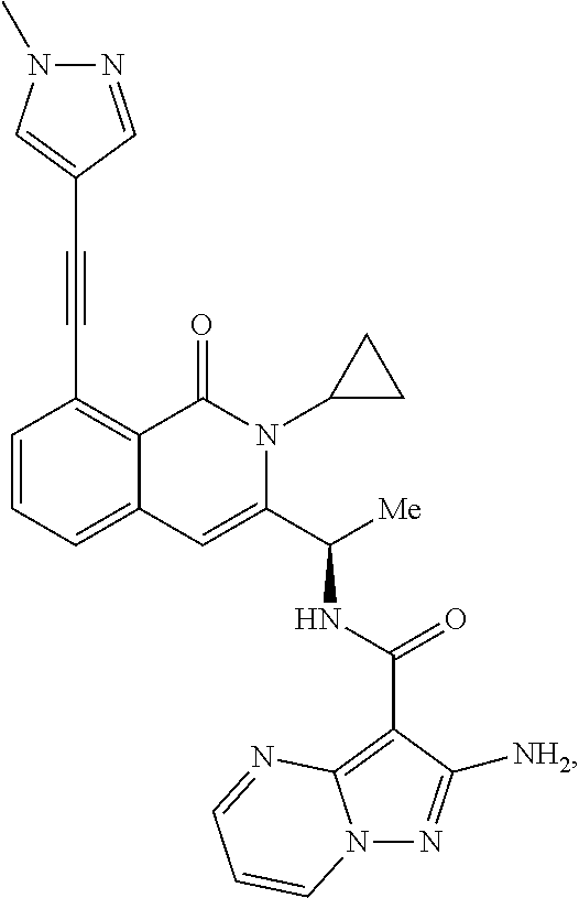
C1=CC=C2C(=C1C#CC1=CN(C)N=C1)C(=O)N(C1CC1)C(C([Me])NC(C1=C3N(N=C1[NH2])C=CC=N3)=O)=C2
